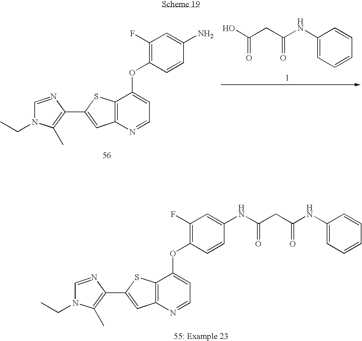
OC(CC(NC1=CC=CC=C1)=O)=O.C1=NC(C2=CC3=C(S2)C(OC2=C(F)C=C(N)C=C2)=CC=N3)=C(C)N1CC.C1=NC(C2=CC3=C(S2)C(OC2=C(F)C=C(NC(CC(NC4=CC=CC=C4)=O)=O)C=C2)=CC=N3)=C(C)N1CC
